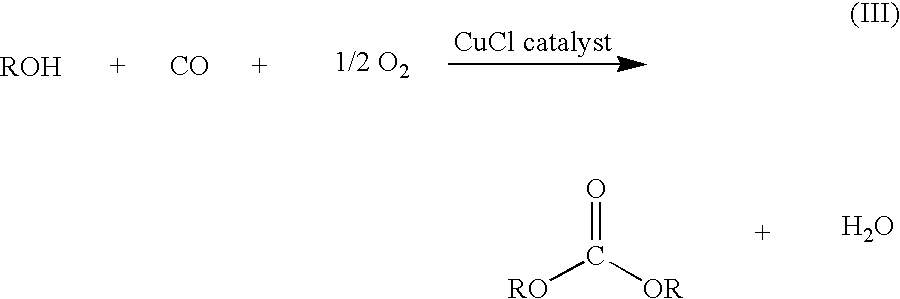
[CO].O=C([RO])[OR].O
